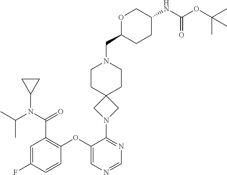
C1=C(F)C=CC(OC2=CN=CN=C2N2CC3(C2)CCN(CC2CCC(NC(OC(C)(C)C)=O)CO2)CC3)=C1C(N(C(C)C)C1CC1)=O
